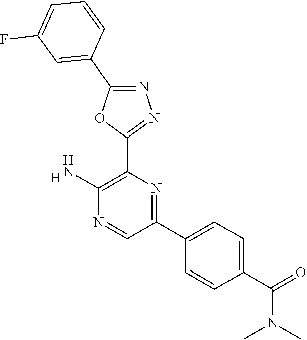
[H].C1(N)=C(C2=NN=C(C3=CC(F)=CC=C3)O2)N=C(C2=CC=C(C(=O)N(C)C)C=C2)C=N1
